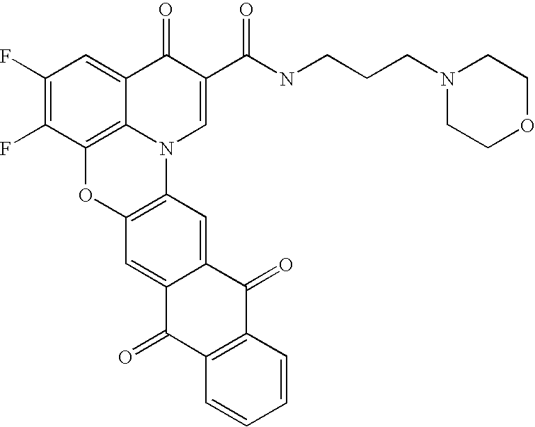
C12=C3C(=CC(F)=C1F)C(=O)C(C(=O)NCCCN1CCOCC1)=CN3C1=C(O2)C=C2C(=C1)C(=O)C1=C(C2=O)C=CC=C1
